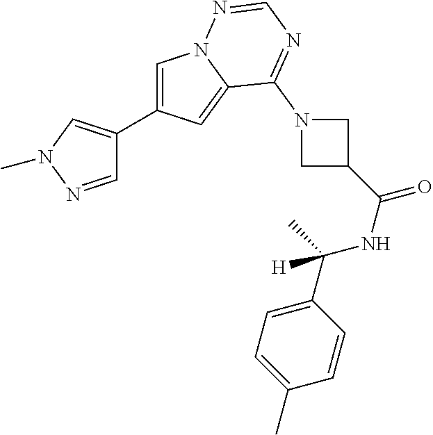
C1=C(C2=CN(C)N=C2)C=C2N1N=CN=C2N1CC(C(NC(C2=CC=C(C)C=C2)(C)[H])=O)C1
